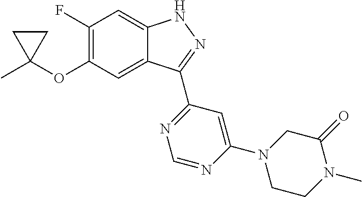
CC1(OC2=C(F)C=C3C(=C2)C(C2=NC=NC(N4CCN(C)C(=O)C4)=C2)=NN3)CC1
